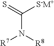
C(N([R8])[R7])(=S)[S-M+]
